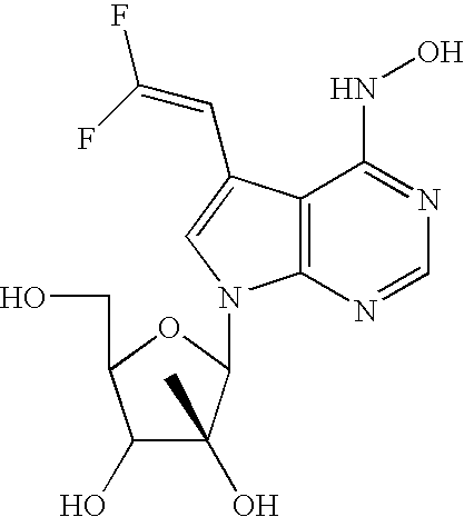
C1(O)C(O)(C)C(N2C3=C(C(NO)=NC=N3)C(C=C(F)F)=C2)OC1CO
